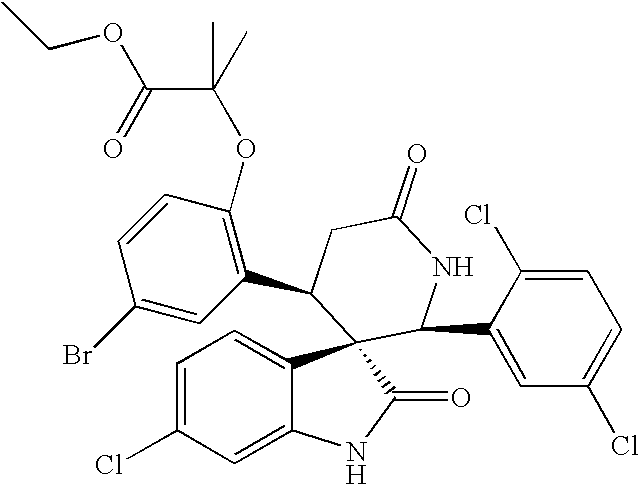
C1=C(Cl)C=C2C(=C1)C1(C(=O)N2)C(C2=CC(Cl)=CC=C2Cl)NC(=O)CC1C1=C(OC(C(=O)OCC)(C)C)C=CC(Br)=C1
